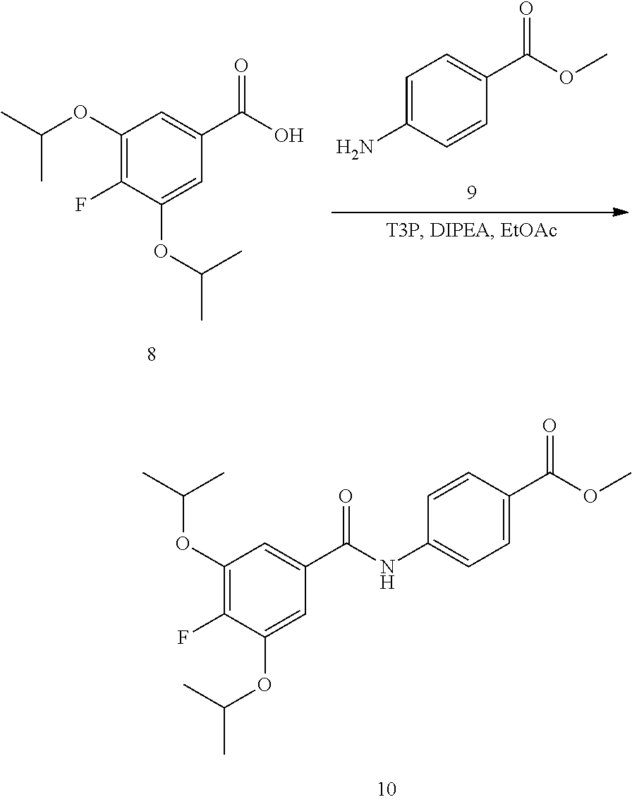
C1(OC(C)C)=C(F)C(OC(C)C)=CC(C(NC2=CC=C(C(OC)=O)C=C2)=O)=C1.C1=C(N)C=CC(C(OC)=O)=C1.C1(OC(C)C)=C(F)C(OC(C)C)=CC(C(O)=O)=C1
